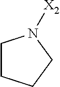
C1CCCN1[X2]
